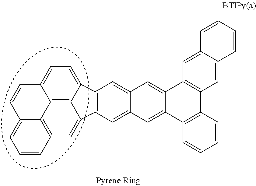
C12~C(C=C3C(=C1)C=C1C(=C3)C3=C(C4=C1C=CC=C4)C=C1C(=C3)C=CC=C1)C1=CC=C3C4=C1C2=CC1=C4C(=CC=C1)C=C3
